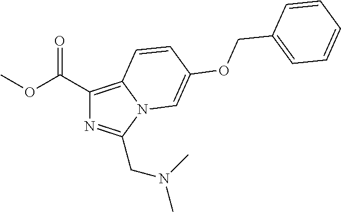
COC(=O)C1=C2N(C(CN(C)C)=N1)C=C(OCC1=CC=CC=C1)C=C2
